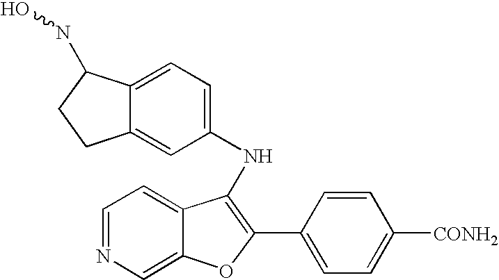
C12=CC(NC3=C(C4=CC=C([CONH2])C=C4)OC4=CN=CC=C34)=CC=C1C(NO)CC2
